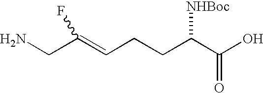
C(CCC(C(O)=O)[NHBoc])=C(CN)F
